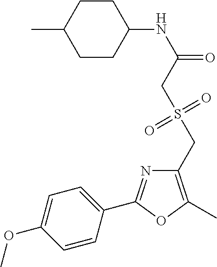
C1CC(NC(=O)CS(CC2=C(C)OC(C3=CC=C(OC)C=C3)=N2)(=O)=O)CCC1C
